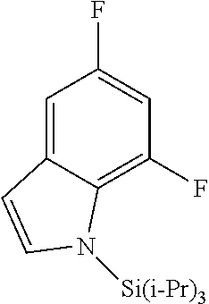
C1=C2C(=C(F)C=C1F)N([Si(i-Pr)3])C=C2
